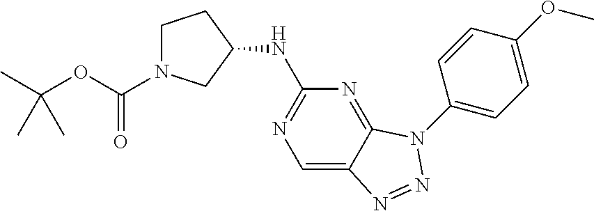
C1=C2C(=NC(NC3CCN(C(OC(C)(C)C)=O)C3)=N1)N(C1=CC=C(OC)C=C1)N=N2
